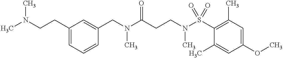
C(N(C(CCN(S(C1=C(C)C=C(OC)C=C1C)(=O)=O)C)=O)C)C1=CC(CCN(C)C)=CC=C1
